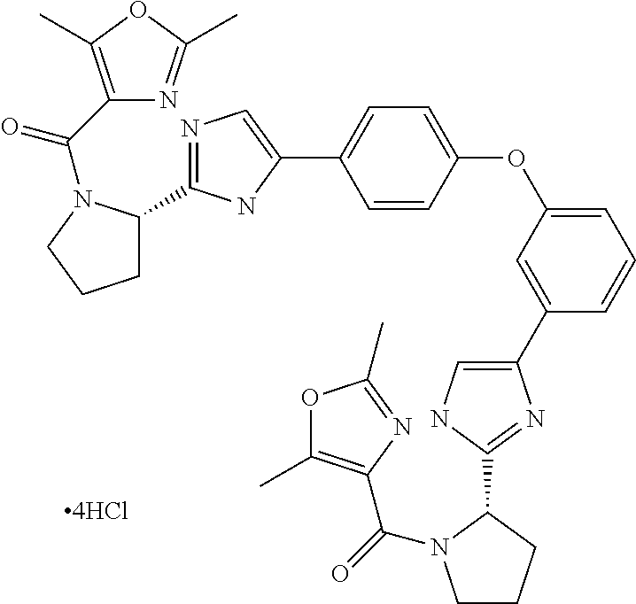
C1C(C2=NC=C(C3=CC=C(OC4=CC=CC(C5=CNC(C6CCCN6C(=O)C6=C(C)OC(C)=N6)=N5)=C4)C=C3)N2)N(C(=O)C2=C(C)OC(C)=N2)CC1
